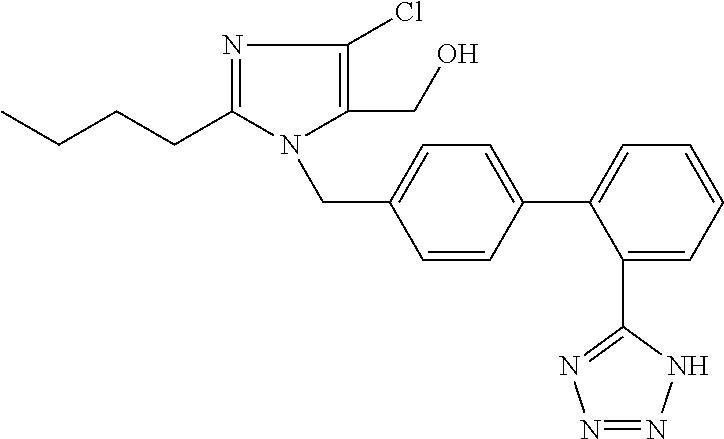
CCCCC1=NC(Cl)=C(CO)N1CC1=CC=C(C2=CC=CC=C2C2=NN=NN2)C=C1
